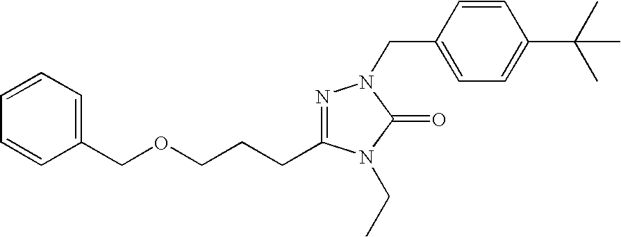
C1=CC=C(COCCCC2=NN(CC3=CC=C(C(C)(C)C)C=C3)C(=O)N2CC)C=C1
